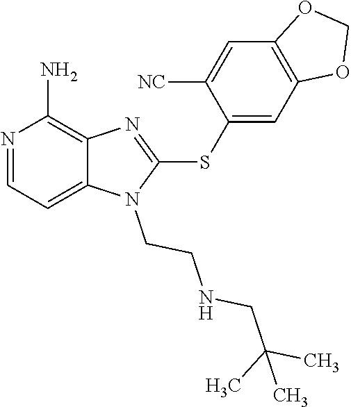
C12=CC=NC(N)=C1N=C(SC1=CC3=C(C=C1[NC])OCO3)N2CCNCC(C)(C)C
